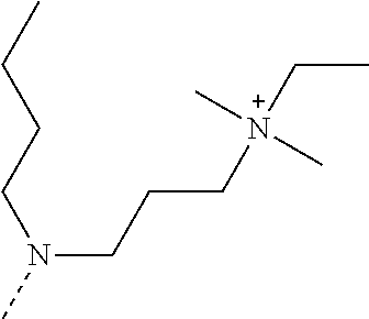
N(CCC[N+](CC)(C)C)(C)CCCC
